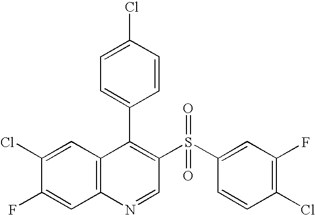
C12=C(C=C(Cl)C(F)=C1)C(C1=CC=C(Cl)C=C1)=C(S(C1=CC(F)=C(Cl)C=C1)(=O)=O)C=N2
